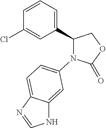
C1(C2=CC=CC(Cl)=C2)COC(=O)N1C1=CC=C2C(=C1)NC=N2
